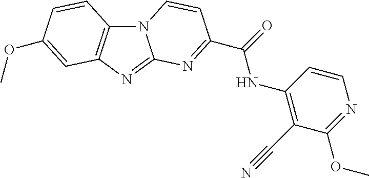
N12C3=C(N=C1N=C(C(=O)NC1=C(C#N)C(OC)=NC=C1)C=C2)C=C(OC)C=C3
